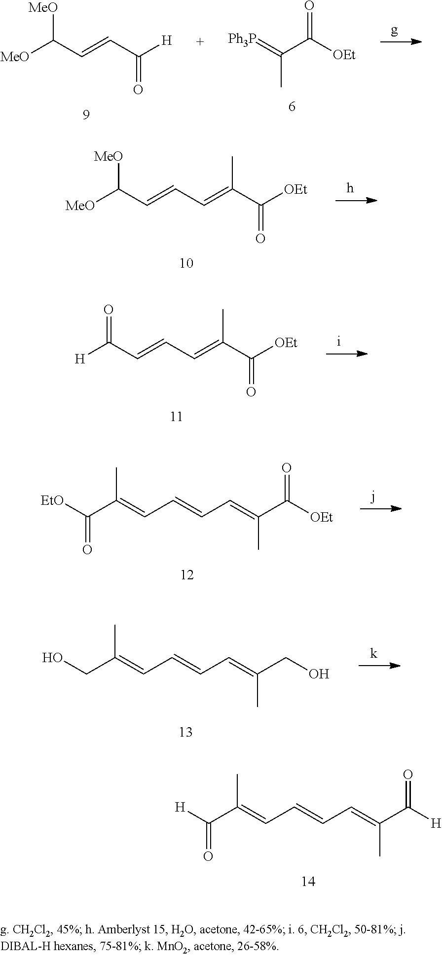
[Ph3P]=C(C([OEt])=O)C.[MeO]C(C=CC([H])=O)[MeO].[MeO]C(C=CC=C(C([OEt])=O)C)[MeO].[H]C(C=CC=C(C([OEt])=O)C)=O.[EtO]C(C(=CC=CC=C(C([OEt])=O)C)C)=O.OCC(=CC=CC=C(CO)C)C.[H]C(C(=CC=CC=C(C([H])=O)C)C)=O
